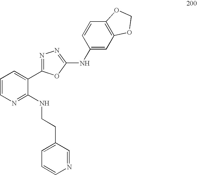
C1=CN=C(NCCC2=CC=CN=C2)C(C2=NN=C(NC3=CC4=C(C=C3)OCO4)O2)=C1
